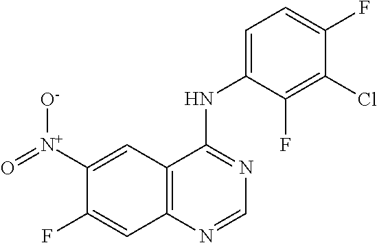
C12=C(N=CN=C1NC1=CC=C(F)C(Cl)=C1F)C=C(F)C([N+](=O)[O-])=C2
